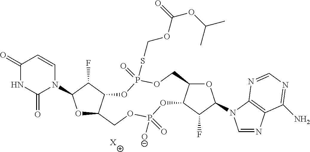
O1C2C(C(F)C1N1C=CC(=O)NC1=O)OP(=O)(SCOC(OC(C)C)=O)OCC1C(OP([O-])(=O)OC2)C(F)C(N2C=NC3=C2N=CN=C3N)O1.[X]
